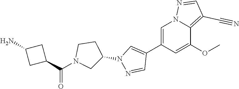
C1(C2=CN(C3CCN(C(C4CC(N)C4)=O)C3)N=C2)=CN2C(=C(C#N)C=N2)C(OC)=C1
